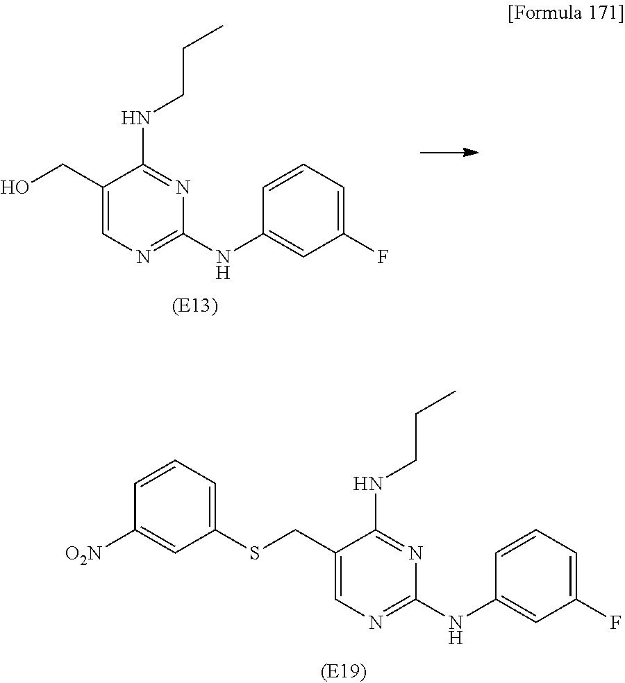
C1(CO)=CN=C(NC2=CC(F)=CC=C2)N=C1NCCC.C1(CSC2=CC=CC([O2N])=C2)=CN=C(NC2=CC(F)=CC=C2)N=C1NCCC
